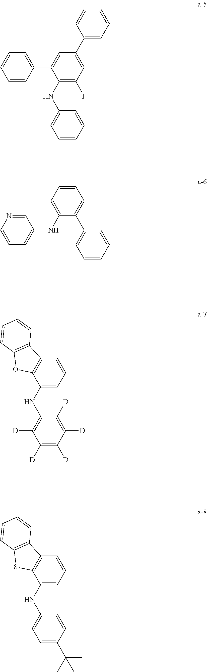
C1(NC2=CC=CC=C2)=C(F)C=C(C2=CC=CC=C2)C=C1C1=CC=CC=C1.C1=NC=CC=C1NC1=CC=CC=C1C1=CC=CC=C1.C1(NC2=C([D])C([D])=C([D])C([D])=C2[D])=CC=CC2=C1OC1=C2C=CC=C1.C1(NC2=CC=C(C(C)(C)C)C=C2)=CC=CC2=C1SC1=C2C=CC=C1
